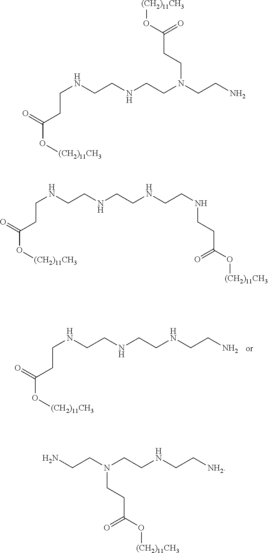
C(NCCNCCNCCN)CC(O[(CH2)11CH3])=O.C(NCCNCCN(CCN)CCC(O[(CH2)11CH3])=O)CC(O[(CH2)11CH3])=O.C(NCCNCCNCCNCCC(O[(CH2)11CH3])=O)CC(O[(CH2)11CH3])=O.NCCN(CCNCC[NH2])CCC(O[(CH2)11CH3])=O
